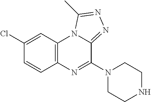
C12=C(C=C(Cl)C=C1)N1C(=NN=C1C)C(N1CCNCC1)=N2
